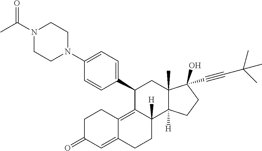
C1(C2=CC=C(N3CCN(C(C)=O)CC3)C=C2)C2=C3C(=CC(=O)CC3)CCC2([H])C2([H])C(C)(C1)C(C#CC(C)(C)C)(O)CC2
